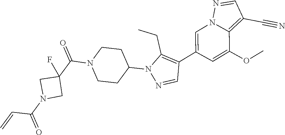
C1=C(C2=C(CC)N(C3CCN(C(C4(F)CN(C(=O)C=C)C4)=O)CC3)N=C2)C=C(OC)C2=C(C#N)C=NN12
